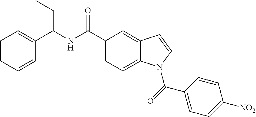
C1=CC=CC(C(NC(C2=CC=C3C(=C2)C=CN3C(C2=CC=C([NO2])C=C2)=O)=O)CC)=C1
